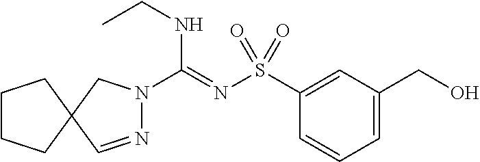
C1(S(N=C(NCC)N2N=CC3(C2)CCCC3)(=O)=O)=CC(CO)=CC=C1
